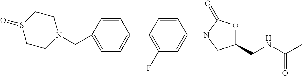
C1(CN2CCS(=O)CC2)=CC=C(C2=C(F)C=C(N3CC(CNC(C)=O)OC3=O)C=C2)C=C1
